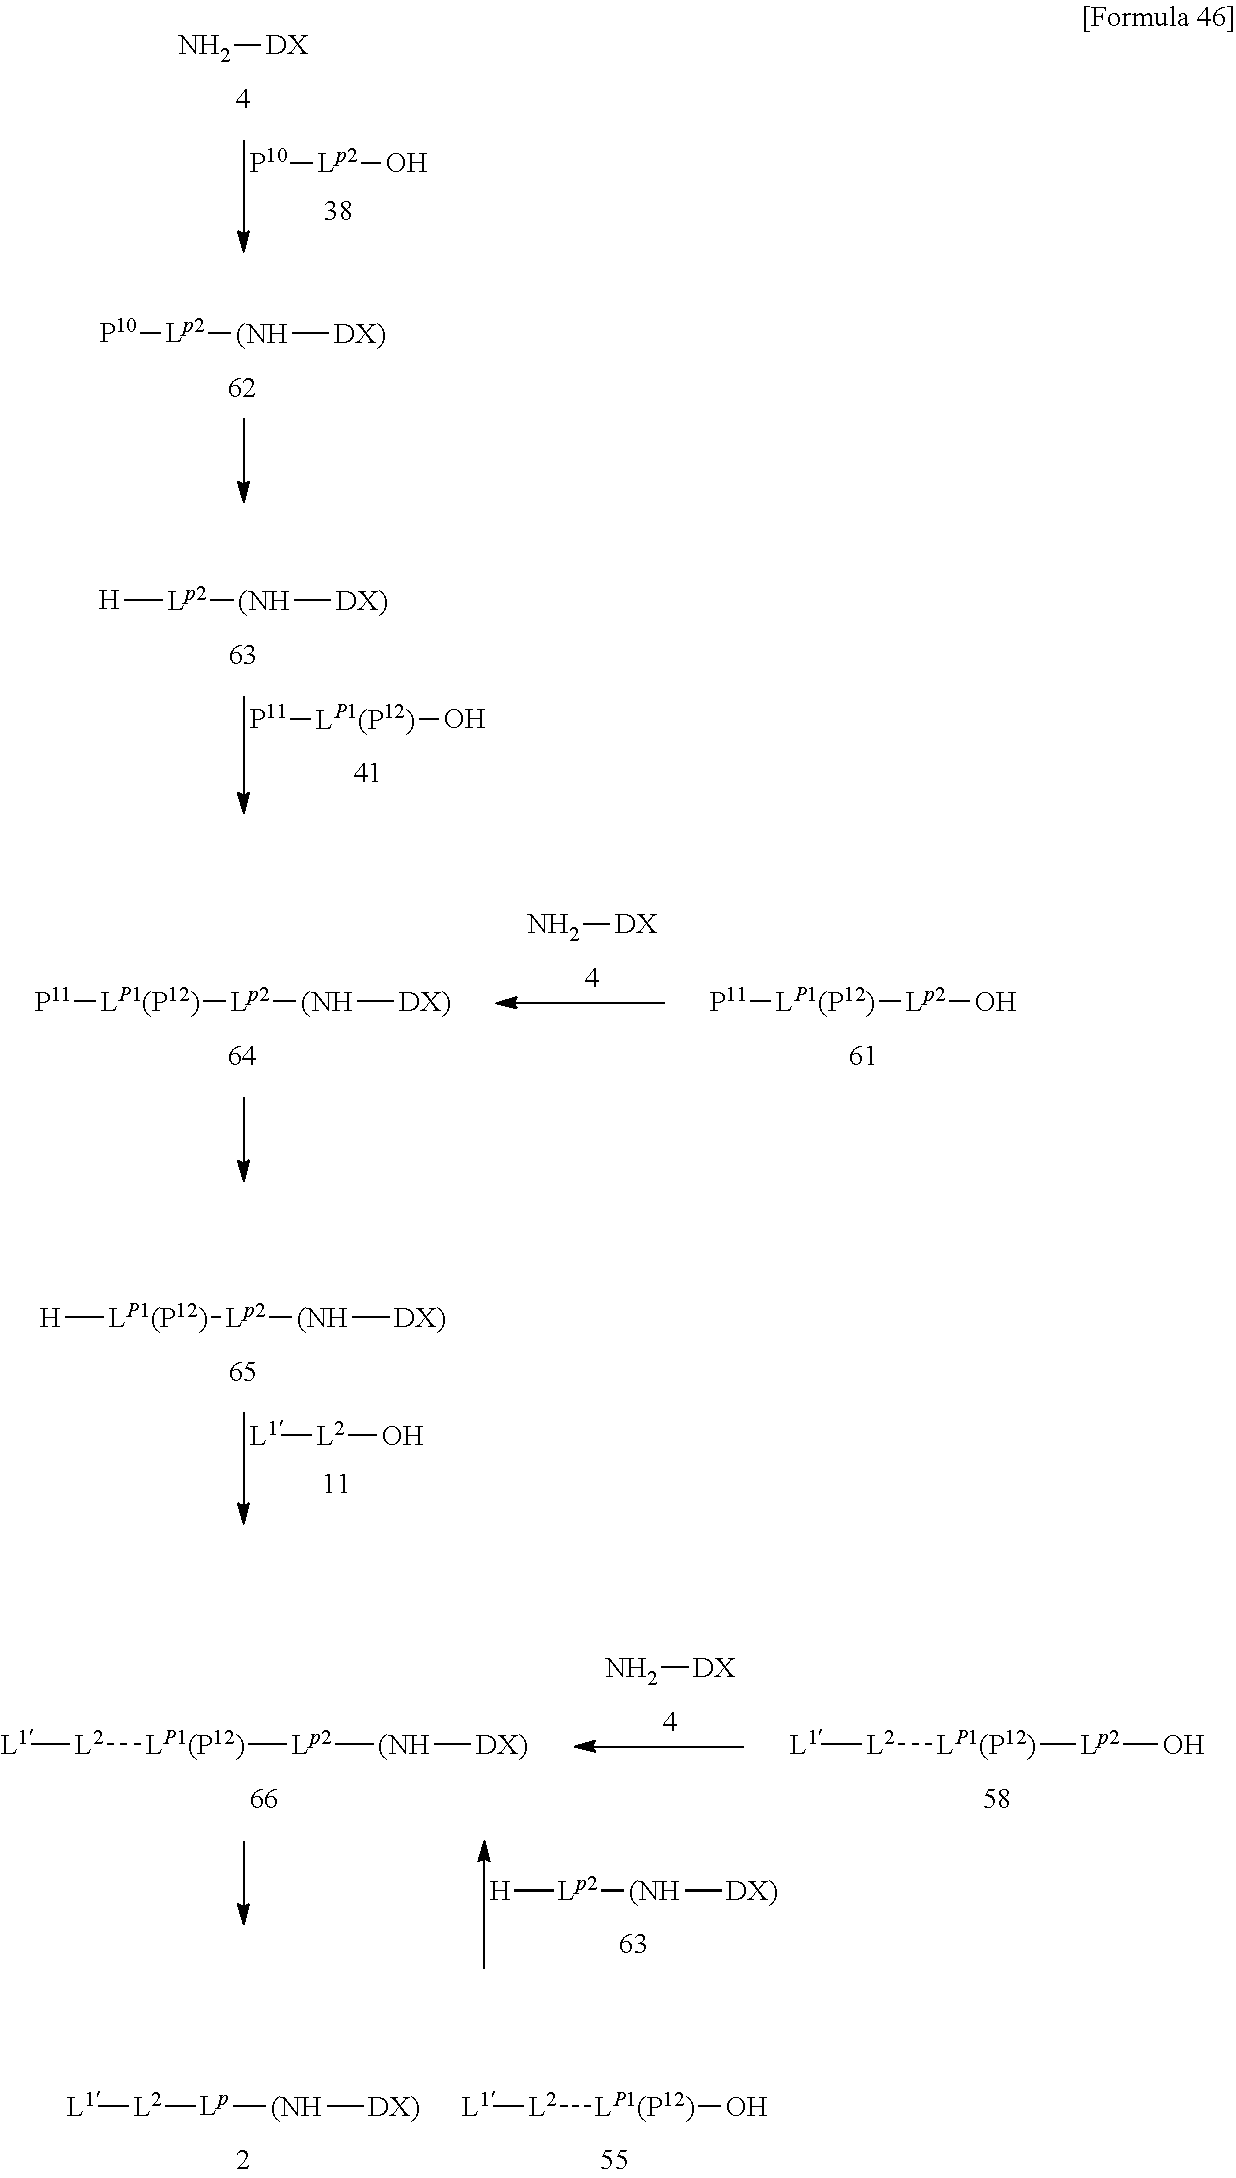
N[DX].[P10][Lp2]O.[P10][Lp2][(NH][DX)].[H][Lp2][(NH][DX)].[P11][LP1(P12)]O.[H][LP1(P12)][Lp2][(NH][DX)].[L1][L2]O.[P11][LP1(P12)][Lp2][(NH][DX)].N[DX].[P11][LP1(P12)][Lp2]O.[H][Lp2][(NH][DX)].N[DX].[L1][L2][LP1(P12)][Lp2][(NH][DX)].[L1][L2][LP1(P12)][Lp2]O.[L1][L2][Lp][(NH][DX)].[L1][L2][LP1(P12)]O
